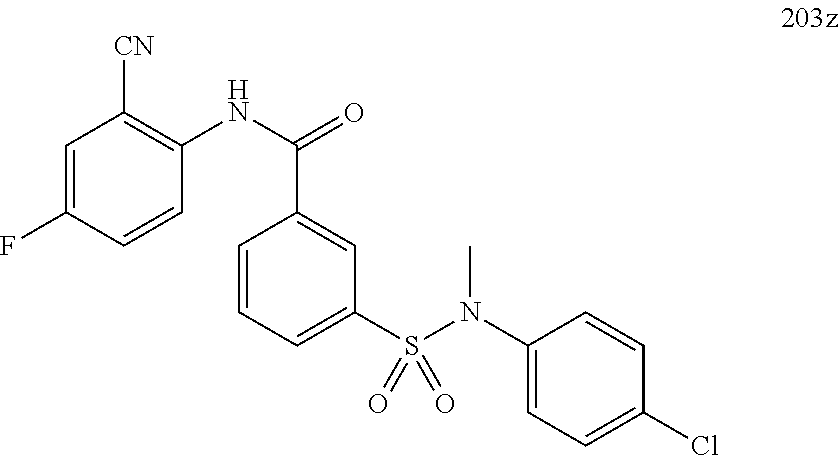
C1=C(F)C=CC(NC(=O)C2=CC(S(N(C3=CC=C(Cl)C=C3)C)(=O)=O)=CC=C2)=C1[CN]
